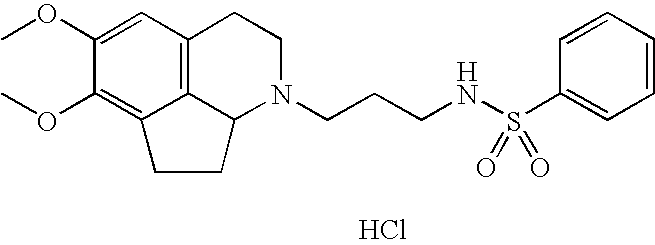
C12=C3C=C(OC)C(OC)=C1CCC2N(CCCNS(C1=CC=CC=C1)(=O)=O)CC3.Cl
